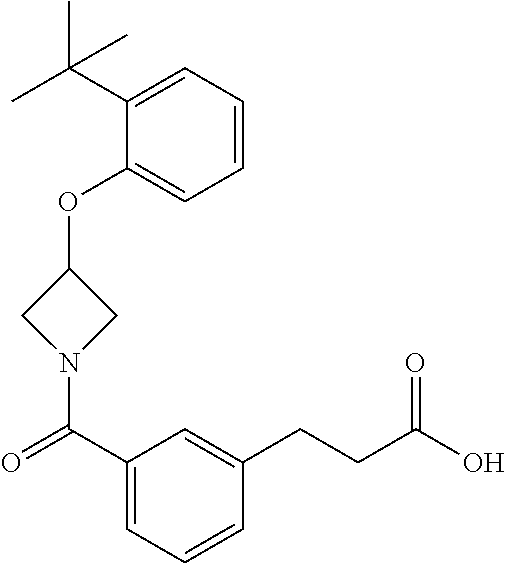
C1(OC2CN(C(C3=CC=CC(CCC(O)=O)=C3)=O)C2)=CC=CC=C1C(C)(C)C
